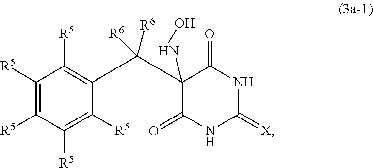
C1(=O)NC(=[X])NC(=O)C1(NO)C(C1=C([R5])C([R5])=C([R5])C([R5])=C1[R5])([R6])[R6]
